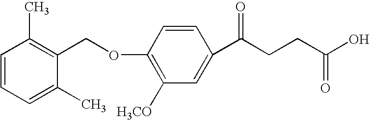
C1(C)=CC=CC(C)=C1COC1=C([H3CO])C=C(C(CCC(O)=O)=O)C=C1
